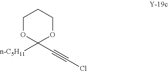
C1(C#CCl)([n-C5H11])OCCCO1
